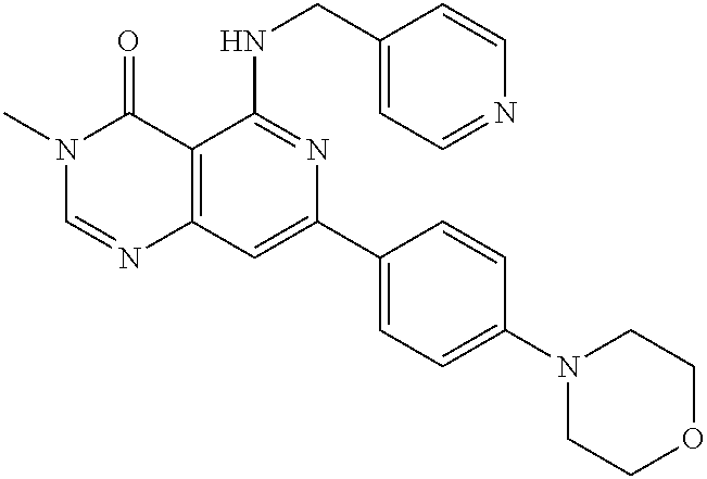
C12=C(C=C(C3=CC=C(N4CCOCC4)C=C3)N=C1NCC1=CC=NC=C1)N=CN(C)C2=O
